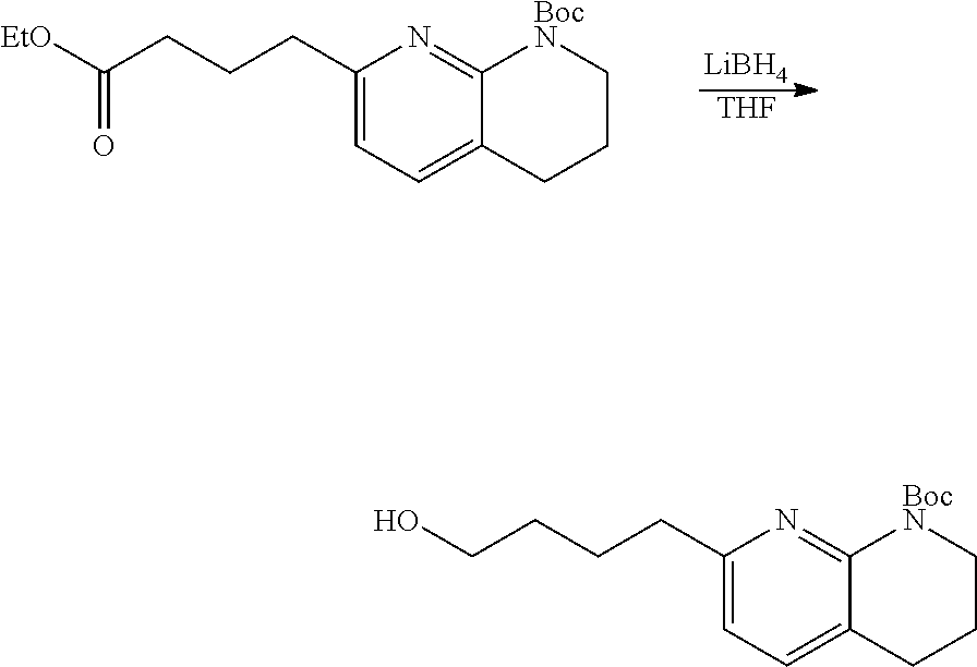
C1=C(CCCC(=O)[EtO])N=C2C(=C1)CCC[BocN]2.[LiBH4].[THF].C1=C(CCCCO)N=C2C(=C1)CCC[BocN]2
